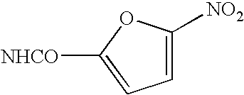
C1=C([NO2])OC([NHCO])=C1
